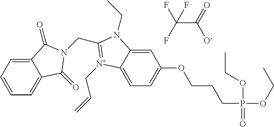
C(C1=[N+](CC=C)C2=CC=C(OCCCP(OCC)(OCC)=O)C=C2N1CC)N1C(=O)C2=CC=CC=C2C1=O.C(C(F)(F)F)([O-])=O
